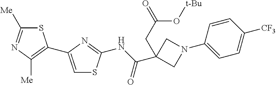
C1([Me])=NC([Me])=C(C2=CSC(NC(C3(CC(=O)O[t-Bu])CN(C4=CC=C([CF3])C=C4)C3)=O)=N2)S1
